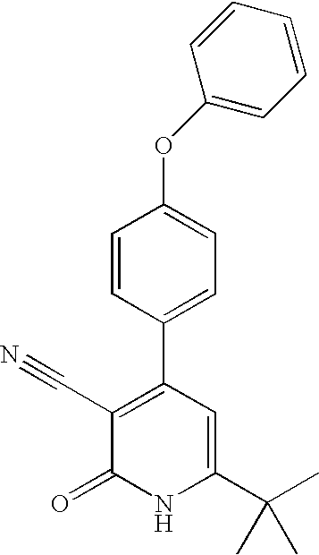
O(C1=CC=C(C2=C(C#N)C(=O)NC(C(C)(C)C)=C2)C=C1)C1=CC=CC=C1
